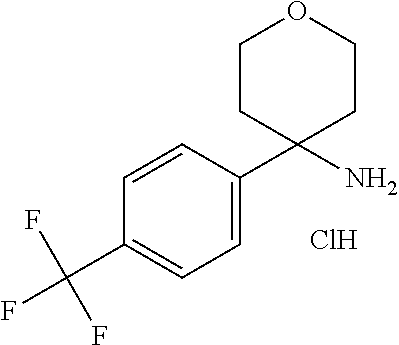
C1=C(C2(N)CCOCC2)C=CC(C(F)(F)F)=C1.Cl
